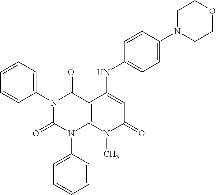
C1(N2C(=O)N(C3=CC=CC=C3)C3=C(C2=O)C(NC2=CC=C(N4CCOCC4)C=C2)=CC(=O)N3C)=CC=CC=C1
